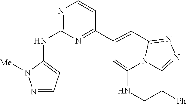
N1=CC=C(NC2=NC=CC(C3=CC4=NN=C5C([Ph])CNC(=C3)N54)=N2)N1[Me]
